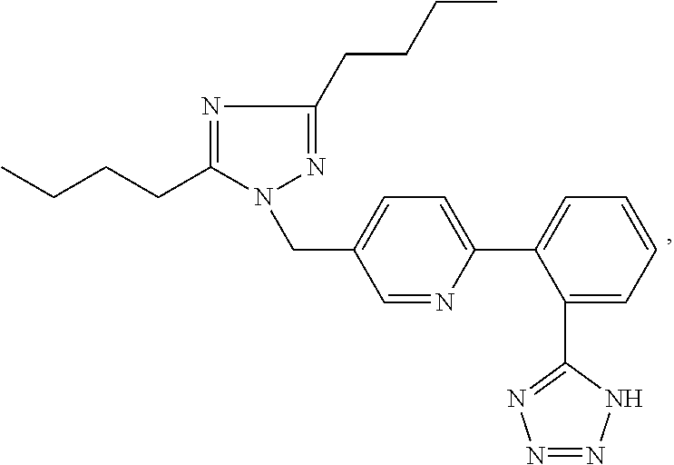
N1=C(CCCC)N=C(CCCC)N1CC1=CC=C(C2=CC=CC=C2C2=NN=NN2)N=C1
